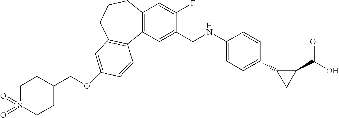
O(C1=CC2=C(C3=C(C=C(F)C(CNC4=CC=C(C5CC5C(=O)O)C=C4)=C3)CCC2)C=C1)CC1CCS(=O)(=O)CC1
